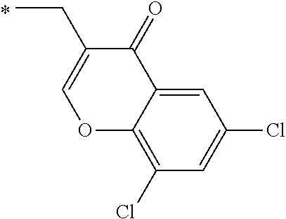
O1C2=C(Cl)C=C(Cl)C=C2C(=O)C(CC)=C1
